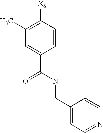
C1=CC([X6])=C(C)C=C1C(NCC1=CC=NC=C1)=O
